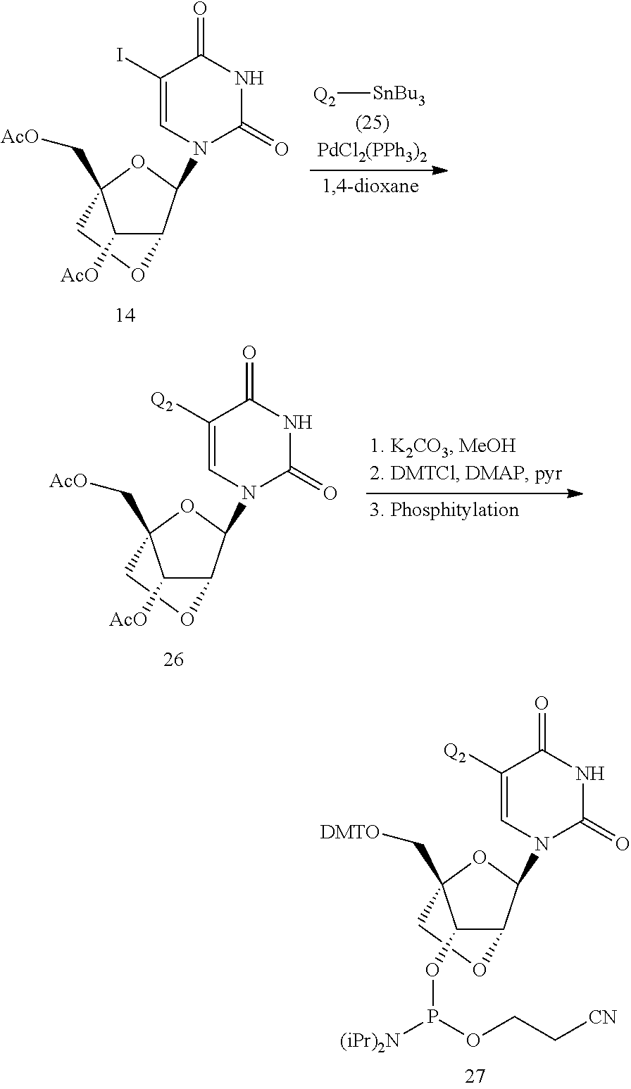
C(C12OC(N3C(=O)NC(=O)C([Q2])=C3)C(OC1)C2OP([(iPr)2N])OCC[CN])[DMTO].C(C12OC(N3C(=O)NC(=O)C(I)=C3)C(OC1)C2[AcO])[AcO].[Q2][SnBu3].C(C12OC(N3C(=O)NC(=O)C([Q2])=C3)C(OC1)C2[AcO])[AcO]
